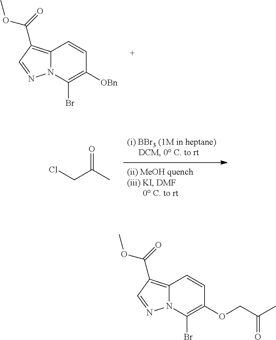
C12=C(C(=O)OC)C=NN1C(Br)=C([OBn])C=C2.C(C(C)=O)Cl.C12=C(C(=O)OC)C=NN1C(Br)=C(OCC(C)=O)C=C2
